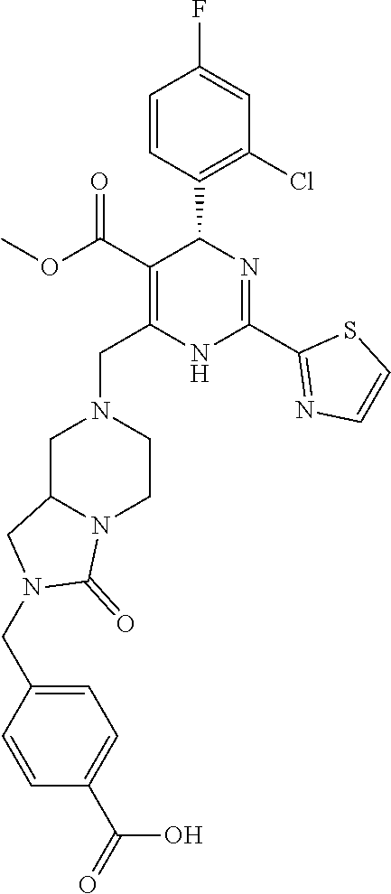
C1=CC(C2C(C(OC)=O)=C(CN3CC4N(CC3)C(=O)N(CC3=CC=C(C(O)=O)C=C3)C4)NC(C3=NC=CS3)=N2)=C(Cl)C=C1F
